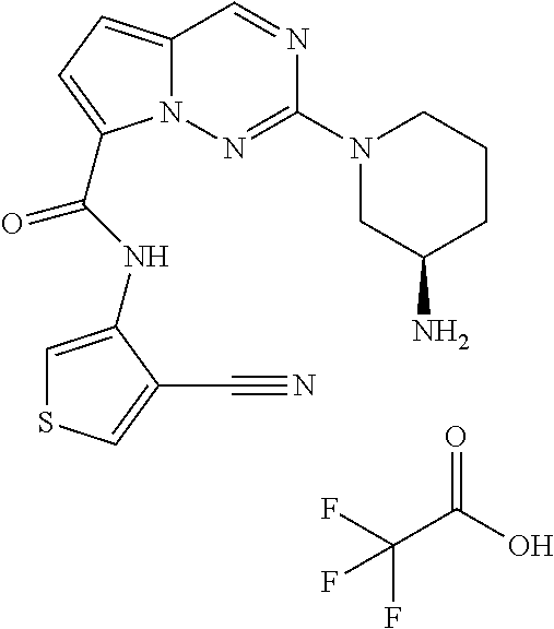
O=C(O)C(F)(F)F.N1=CC2=CC=C(C(NC3=CSC=C3C#N)=O)N2N=C1N1CC(N)CCC1
